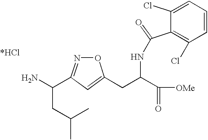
NC(CC(C)C)C1=NOC(CC(C([OMe])=O)NC(C2=C(Cl)C=CC=C2Cl)=O)=C1
